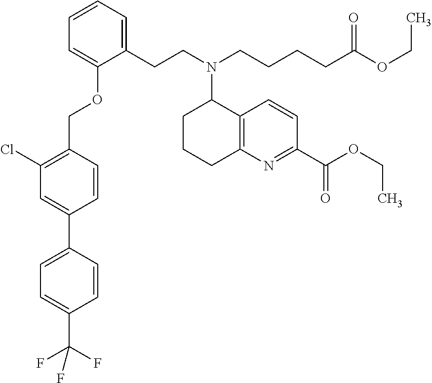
C1(CCN(CCCCC(OCC)=O)C2CCCC3=C2C=CC(C(OCC)=O)=N3)=CC=CC=C1OCC1=C(Cl)C=C(C2=CC=C(C(F)(F)F)C=C2)C=C1
